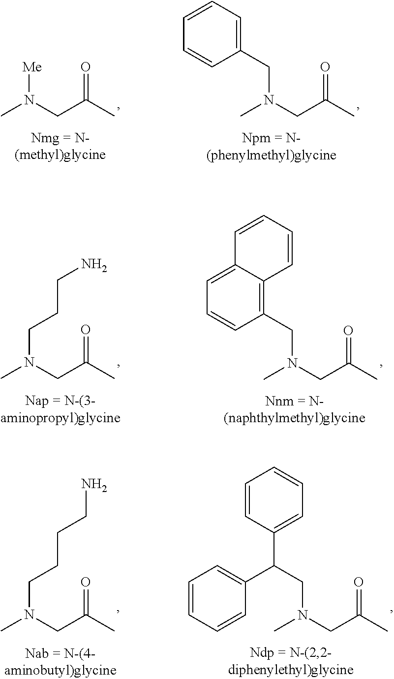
CN(CC(C)=O)[Me].CN(CC(C)=O)CC1=CC=CC=C1.CN(CC(C)=O)CCCN.CN(CC(C)=O)CC1=C2C(=CC=C1)C=CC=C2.CN(CC(C)=O)CCCCN.CN(CC(C)=O)CC(C1=CC=CC=C1)C1=CC=CC=C1
